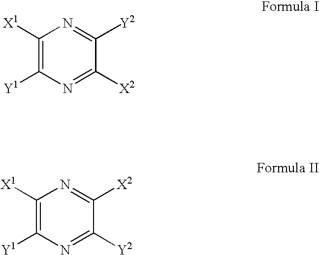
C1([X1])=C([Y1])N=C([X2])C([Y2])=N1.C1([X1])=C([Y1])N=C([Y2])C([X2])=N1
